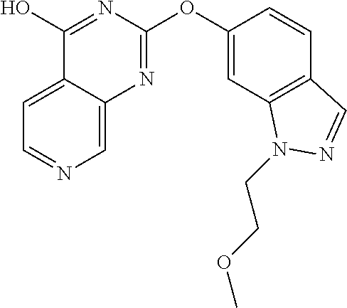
C1=C2C(=CN=C1)N=C(OC1=CC3=C(C=C1)C=NN3CCOC)N=C2O
